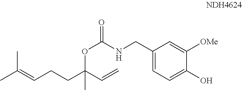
CC(=CCCC(OC(NCC1=CC=C(O)C([OMe])=C1)=O)(C=C)C)C
